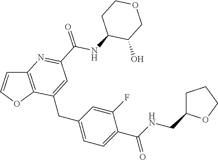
C(C1=CC=C(CC2=CC(C(NC3C(O)COCC3)=O)=NC3=C2OC=C3)C=C1F)(NCC1CCCO1)=O
